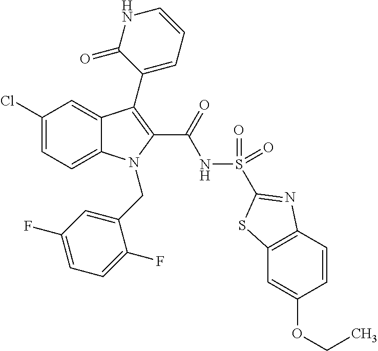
C1(Cl)=CC=C2C(=C1)C(C1=CC=CNC1=O)=C(C(=O)NS(=O)(=O)C1=NC3=C(C=C(OCC)C=C3)S1)N2CC1=CC(F)=CC=C1F
